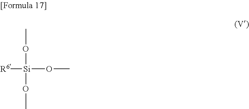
[R6][Si](OC)(OC)OC
